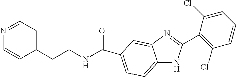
C12=CC=C(C(NCCC3=CC=NC=C3)=O)C=C1N=C(C1=C(Cl)C=CC=C1Cl)N2
